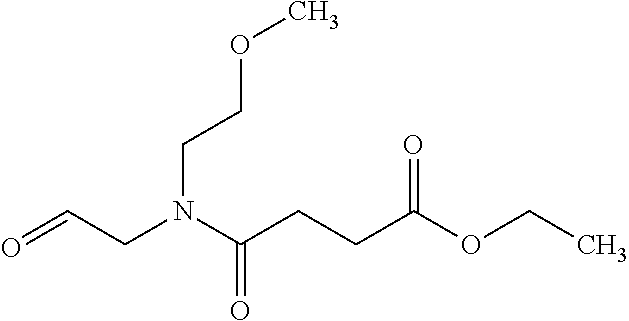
O=CCN(C(CCC(OCC)=O)=O)CCOC
